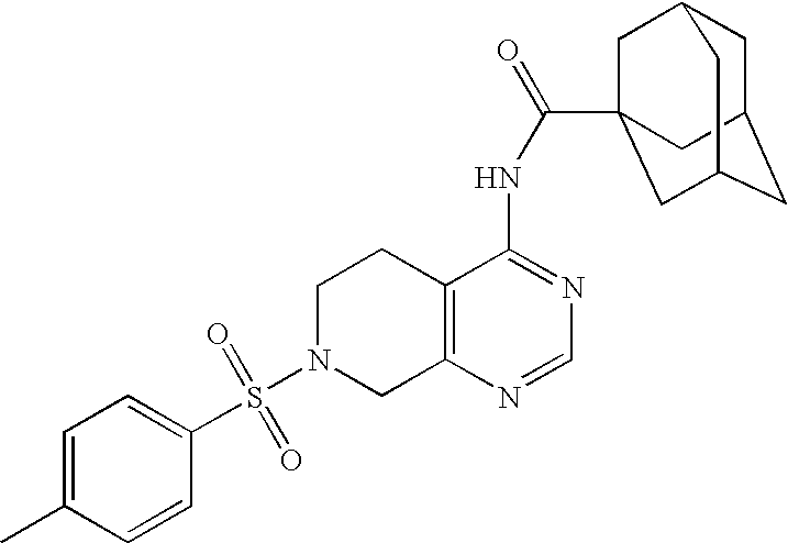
C1N(S(=O)(=O)C2=CC=C(C)C=C2)CC2=C(C1)C(NC(=O)C13CC4CC(CC(C1)C4)C3)=NC=N2
